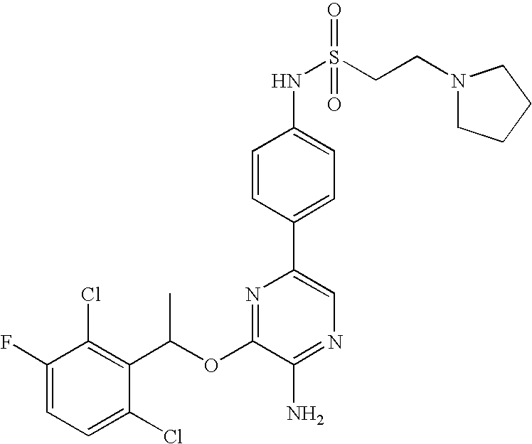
C1=C(F)C(Cl)=C(C(OC2=NC(C3=CC=C(NS(CCN4CCCC4)(=O)=O)C=C3)=CN=C2N)C)C(Cl)=C1
